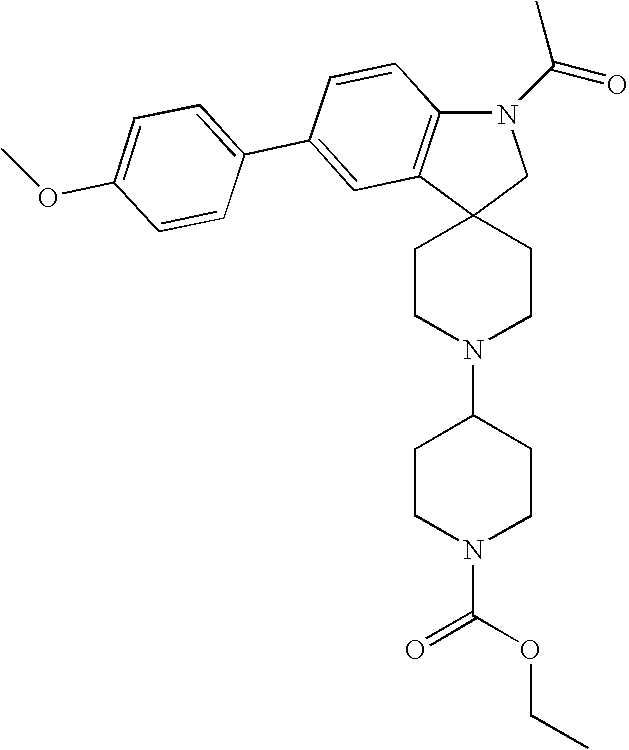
N1(C(C)=O)C2=C(C3(C1)CCN(C1CCN(C(OCC)=O)CC1)CC3)C=C(C1=CC=C(OC)C=C1)C=C2
